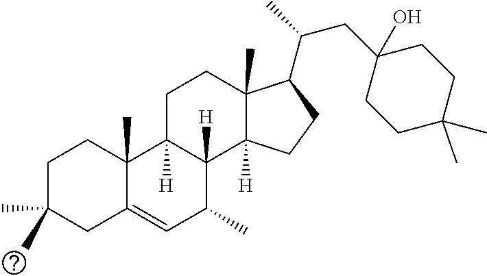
C1C(C)(C)CC2=CC(C)C3([H])C([H])(C2(C)C1)CCC1(C)C3([H])CCC1C(CC1(O)CCC(C)(C)CC1)C
